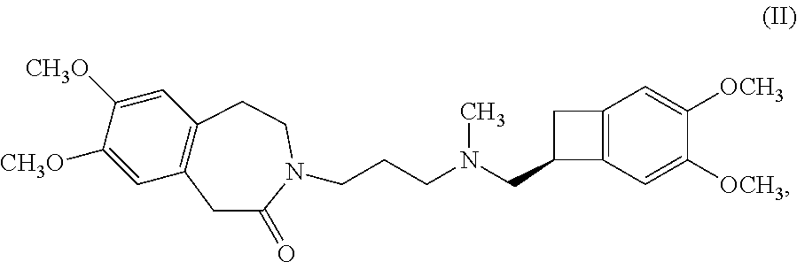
C1=C([CH3O])C([CH3O])=CC2=C1CCN(CCCN(CC1C3=C(C1)C=C([OCH3])C([OCH3])=C3)C)C(=O)C2
